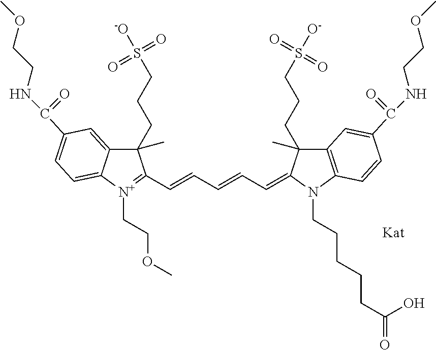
C1(CCCS([-O])(=O)=O)(C)C2=CC(C(NCCOC)=O)=CC=C2[N+](CCOC)=C1C=CC=CC=C1C(CCCS([O-])(=O)=O)(C)C2=C(N1CCCCCC(=O)O)C=CC(C(NCCOC)=O)=C2
